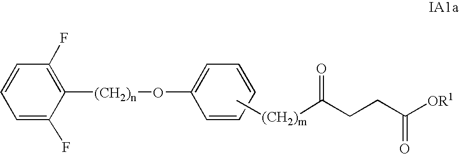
C1([(CH2)n]OC2=CC=CC=C2)=C(F)C=CC=C1F.C[(CH2)m]C(CCC([OR1])=O)=O
